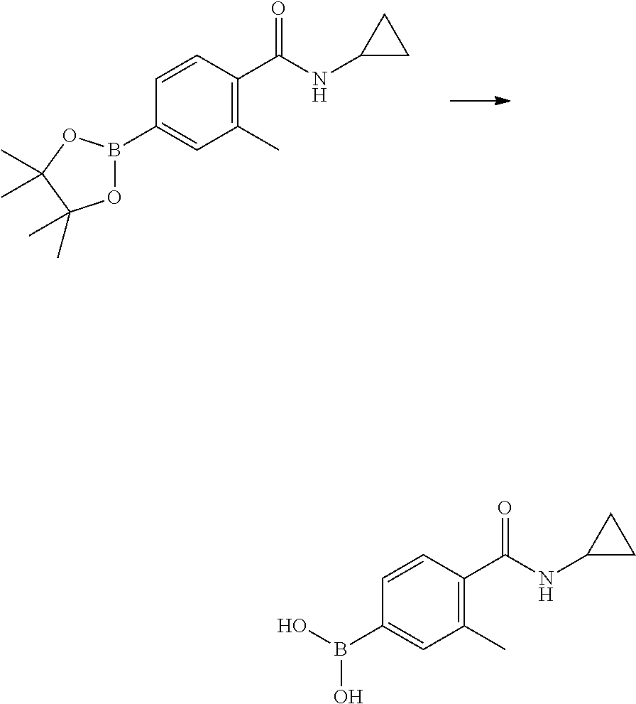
C1=CC(C(NC2CC2)=O)=C(C)C=C1B1OC(C)(C)C(C)(C)O1.C1=CC(C(NC2CC2)=O)=C(C)C=C1B(O)O
